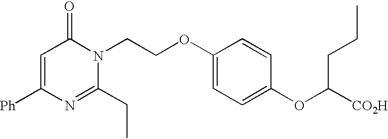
C1=C([Ph])N=C(CC)N(CCOC2=CC=C(OC([CO2H])CCC)C=C2)C1=O
